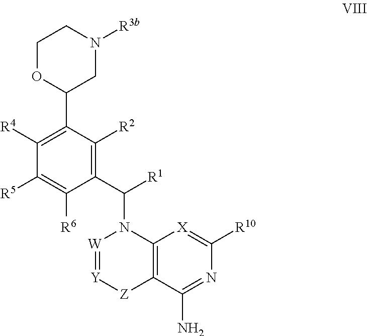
C1OC(C2=C([R4])C([R5])=C([R6])C(C(N3[W]=[Y][Z]C4=C3[X]=C([R10])N=C4N)[R1])=C2[R2])CN([R3b])C1
